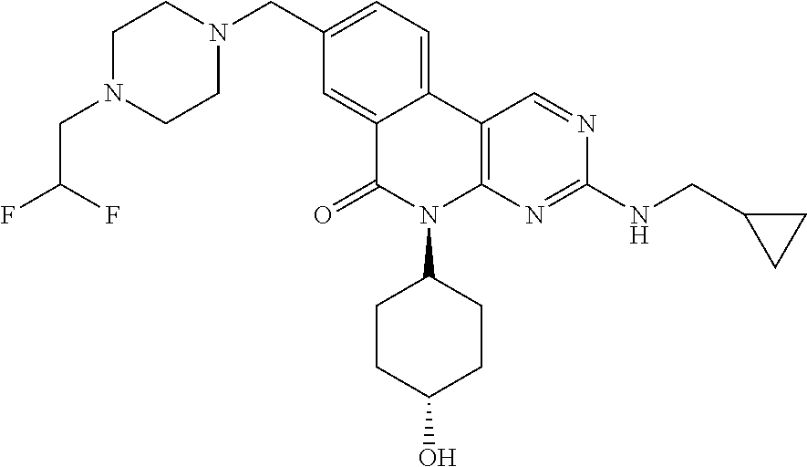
C1(CN2CCN(CC(F)F)CC2)=CC=C2C(=C1)C(=O)N(C1CCC(O)CC1)C1=C2C=NC(NCC2CC2)=N1
